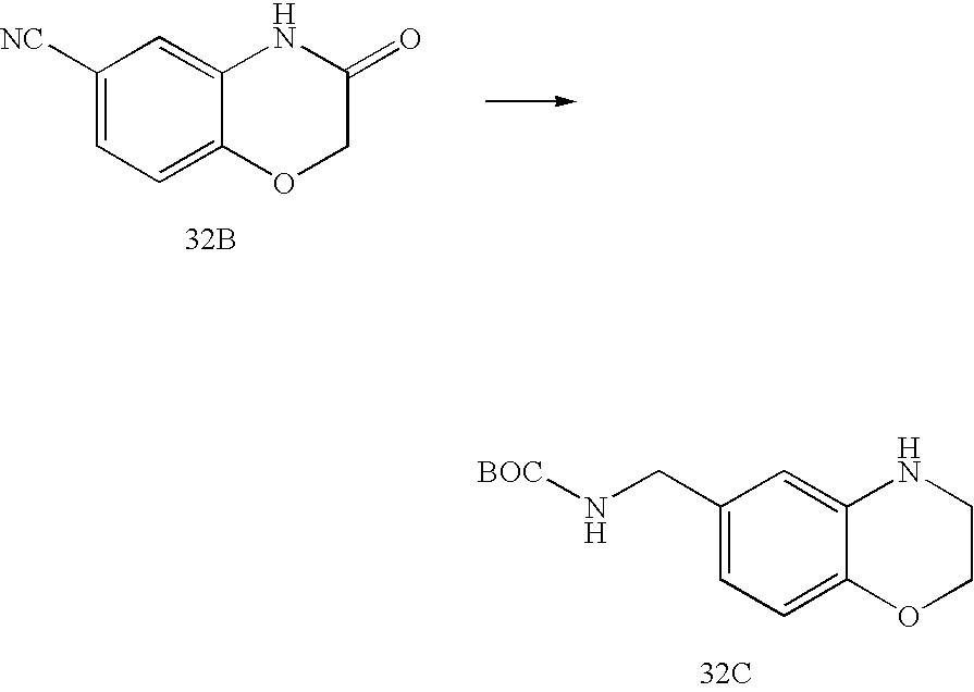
C1(CN[BOC])=CC=C2C(=C1)NCCO2.[32C].C1([NC])=CC=C2C(=C1)NC(=O)CO2.[32B]
